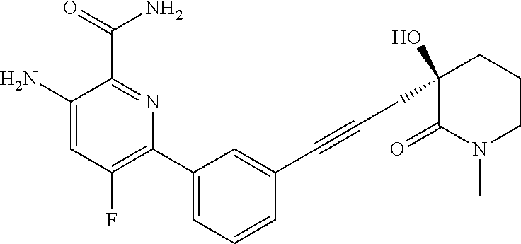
C1(N)=CC(F)=C(C2=CC=CC(C#CCC3(O)C(=O)N(C)CCC3)=C2)N=C1C(=O)N
